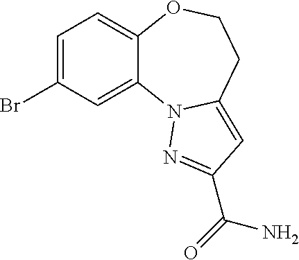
C1=C(Br)C=C2C(=C1)OCCC1=CC(C(=O)N)=NN21
